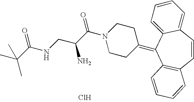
C12=C(C=CC3=CC=CC=C3C1=C1CCN(C(C(CNC(C(C)(C)C)=O)N)=O)CC1)C=CC=C2.Cl
